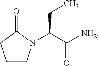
C1CN(C(C([NH2])=O)CC)C(=O)C1
